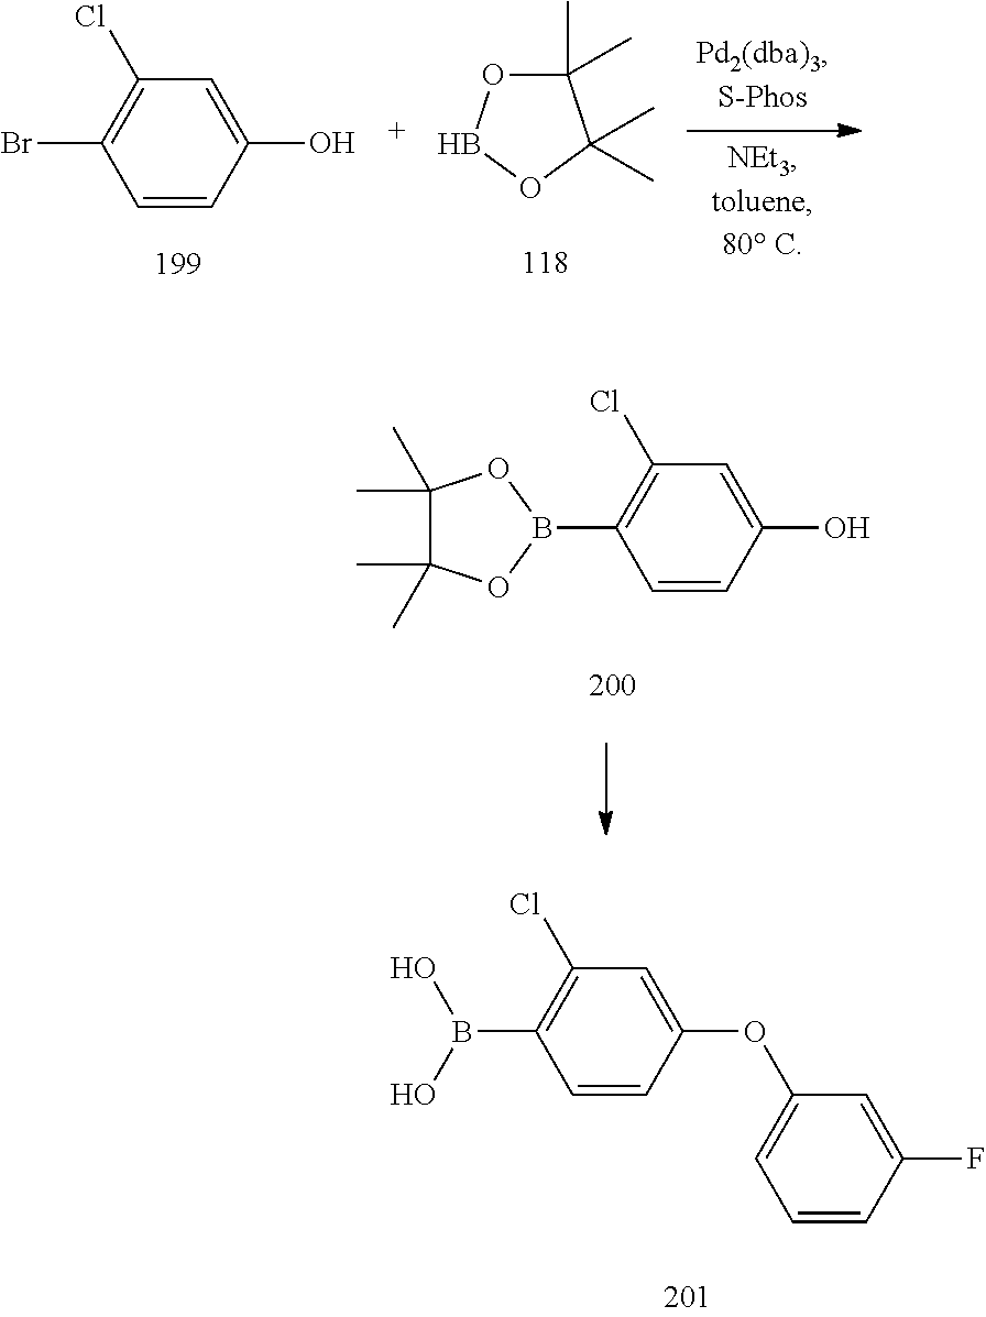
C1=CC(O)=CC(Cl)=C1Br.C1(C)(C)OBOC1(C)C.C1=CC(O)=CC(Cl)=C1B1OC(C)(C)C(C)(C)O1.C1=CC(OC2=CC=CC(F)=C2)=CC(Cl)=C1B(O)O
